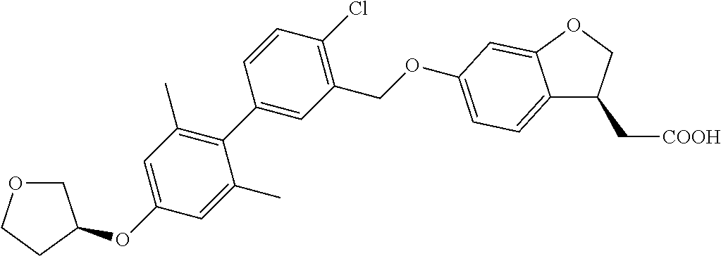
C1(C)=CC(OC2COCC2)=CC(C)=C1C1=CC(COC2=CC=C3C(=C2)OCC3C[COOH])=C(Cl)C=C1
